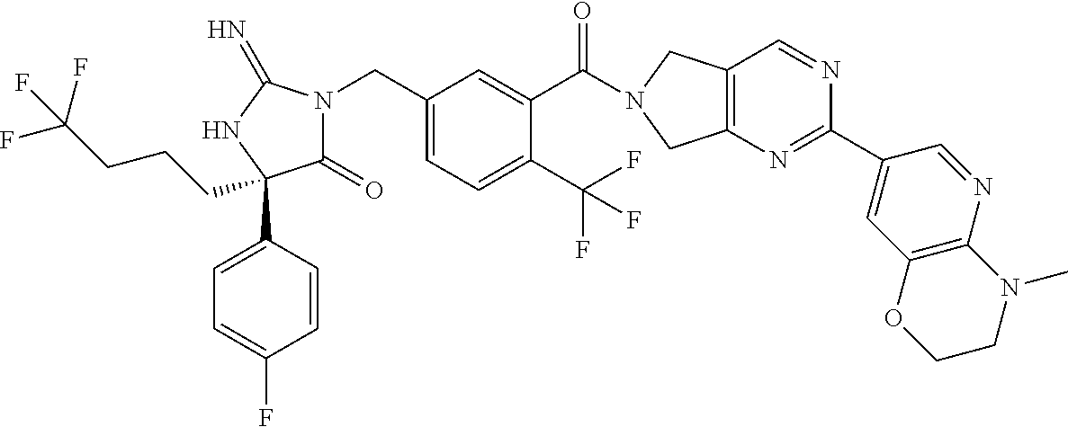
C(C1=CC=C(C(F)(F)F)C(C(=O)N2CC3=C(C2)N=C(C2=CC4=C(N=C2)N(C)CCO4)N=C3)=C1)N1C(=O)C(C2=CC=C(F)C=C2)(CCCC(F)(F)F)NC1=N
